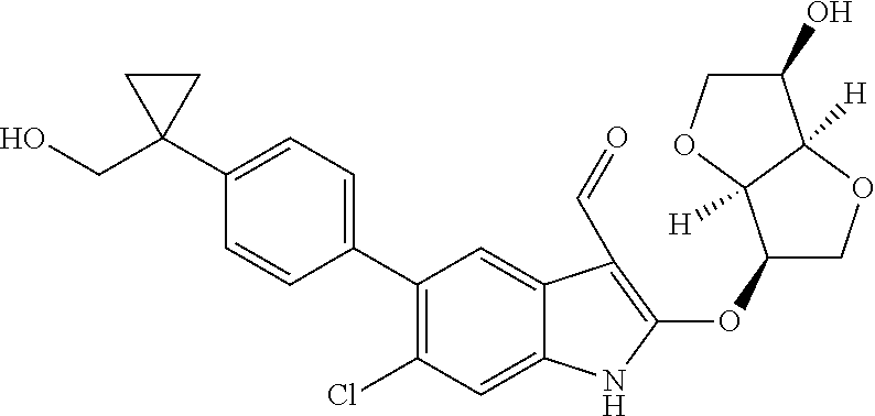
C1(C2=CC=C(C3(CO)CC3)C=C2)=C(Cl)C=C2C(=C1)C(C=O)=C(OC1COC3([H])C1([H])OCC3O)N2
